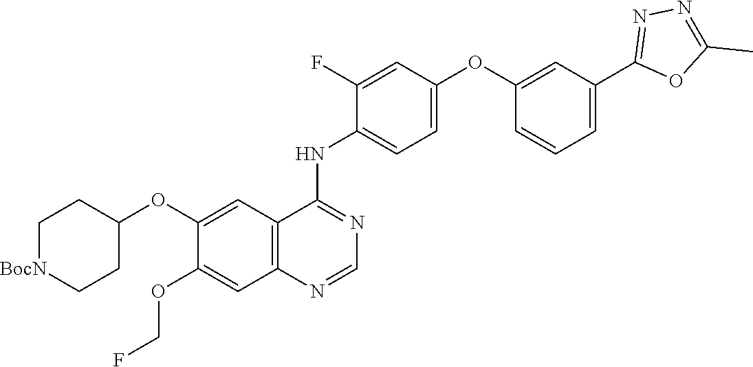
C1=C(OC2=CC(C3=NN=C(C)O3)=CC=C2)C=C(F)C(NC2=NC=NC3=C2C=C(OC2CC[BocN]CC2)C(OCF)=C3)=C1
